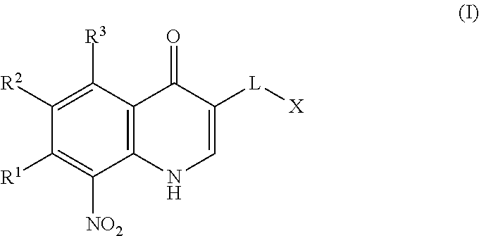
C1([R1])=C([NO2])C2=C(C([R3])=C1[R2])C(=O)C([L][X])=CN2
